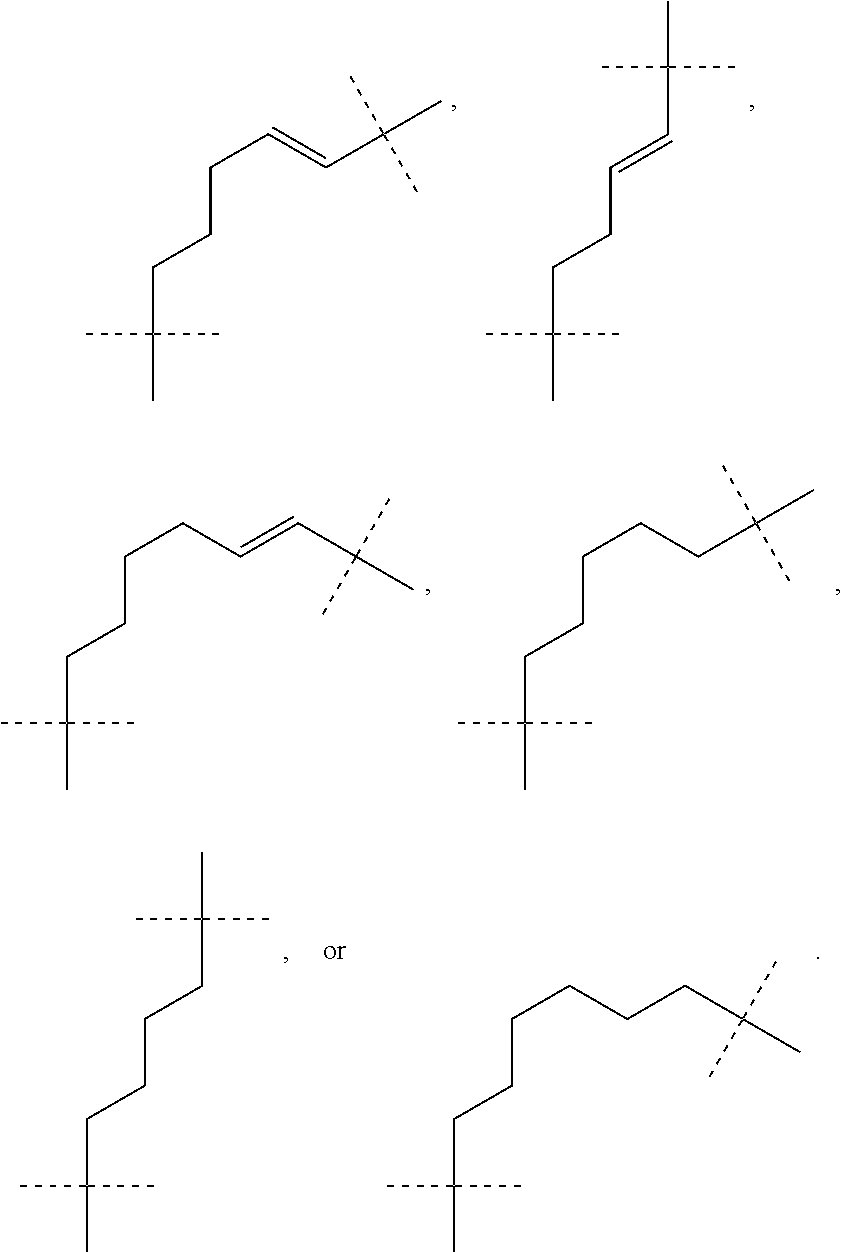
C(C)(C)(C)CCCC=CC(C)(C)C.C(C)(C)(C)CCC=CC(C)(C)C.C(C)(C)(C)CCCCC=CC(C)(C)C.C(C)(C)(C)CCCCCC(C)(C)C.C(C)(C)(C)CCCCC(C)(C)C.C(C)(C)(C)CCCCCCC(C)(C)C
